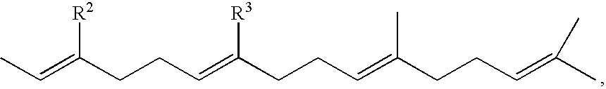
CC=C(CCC=C(CCC=C(CCC=C(C)C)C)[R3])[R2]
